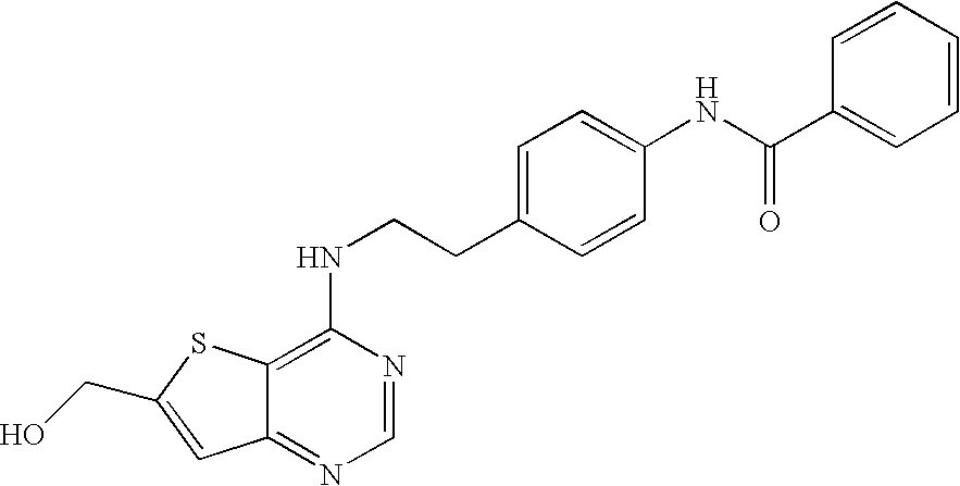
C1=CC=CC=C1C(NC1=CC=C(CCNC2=C3C(=NC=N2)C=C(CO)S3)C=C1)=O
